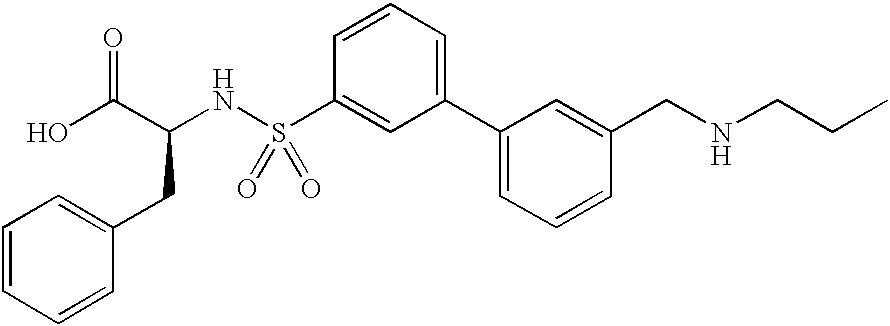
OC(C(NS(C1=CC(C2=CC=CC(CNCCC)=C2)=CC=C1)(=O)=O)CC1=CC=CC=C1)=O
